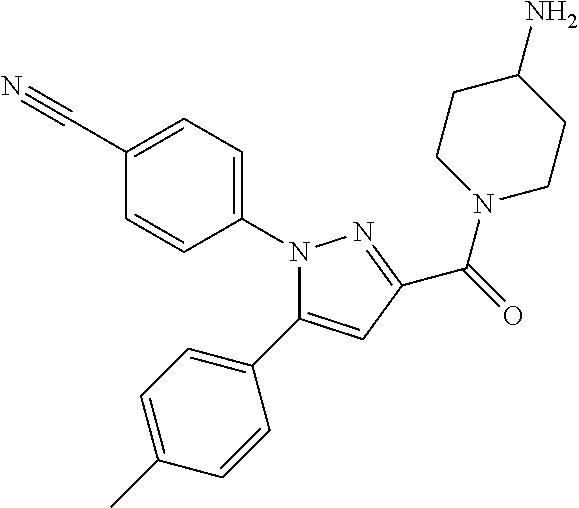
N1(C2=CC=C(C#N)C=C2)C(C2=CC=C(C)C=C2)=CC(C(=O)N2CCC(N)CC2)=N1
